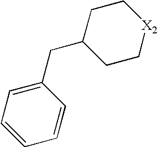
C1=CC=C(CC2CC[X2]CC2)C=C1
